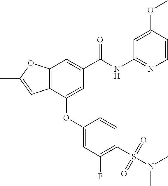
C12=C(C(OC3=CC(F)=C(S(N(C)C)(=O)=O)C=C3)=CC(C(NC3=NC=CC(OC)=C3)=O)=C1)C=C(C)O2
